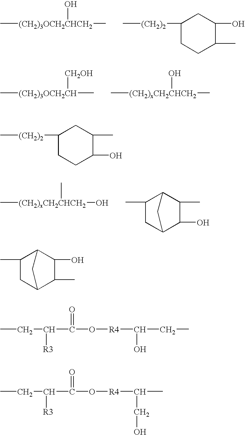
C[(CH2)3OCH2CHCH2](C)O.C[(CH2)2]C1CCC(C)C(O)C1.C[(CH2)3OCH2CH](C)[CH2OH].C[(CH2)xCH2CHCH2](O)C.C[(CH2)xCH2CHCH2](O)C.C1(C)CC2C(O)C(C)C1C2.C[(CH2)2]C1CCC(O)C(C)C1.C1(C)CC2C(C)C(O)C1C2.CCC(C(O[R4]C(CC)O)=O)[R3].CCC(C(O[R4]C(C)CO)=O)[R3]
